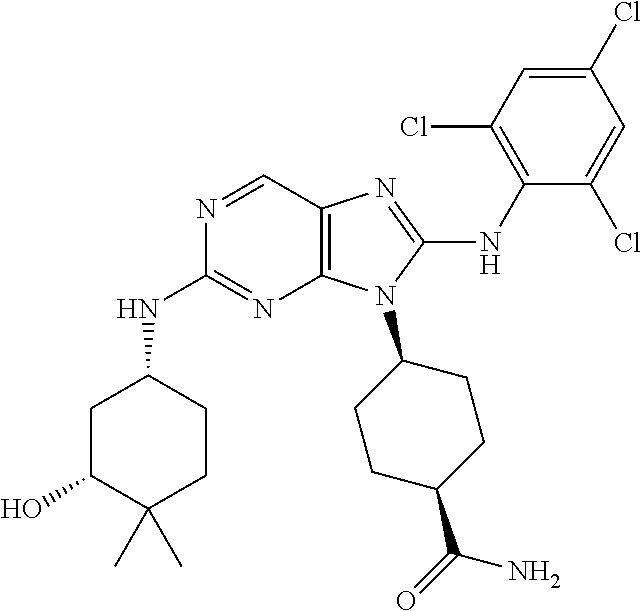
N1=CC2=C(N=C1NC1CC(O)C(C)(C)CC1)N(C1CCC(C(=O)N)CC1)C(NC1=C(Cl)C=C(Cl)C=C1Cl)=N2
